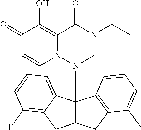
C1(=O)C=CN2C(=C1O)C(=O)N(CC)CN2C12C(CC3=C1C=CC=C3C)CC1=C(F)C=CC=C21
